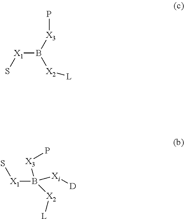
B([X1]S)([X3]P)[X2][L].[X1](B([X3]P)([Xi][D])[X2][L])S
